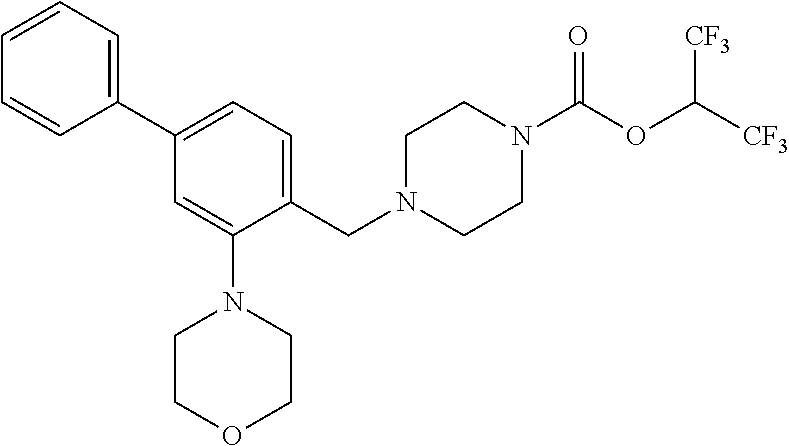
C1(C2=CC=CC=C2)=CC=C(CN2CCN(C(OC([CF3])[CF3])=O)CC2)C(N2CCOCC2)=C1
